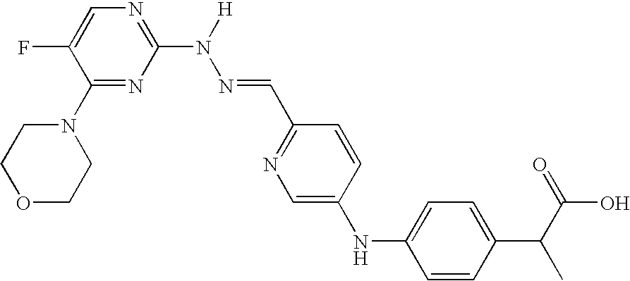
C1(N2CCOCC2)=NC(N(N=CC2=NC=C(NC3=CC=C(C(C)C(O)=O)C=C3)C=C2)[H])=NC=C1F
